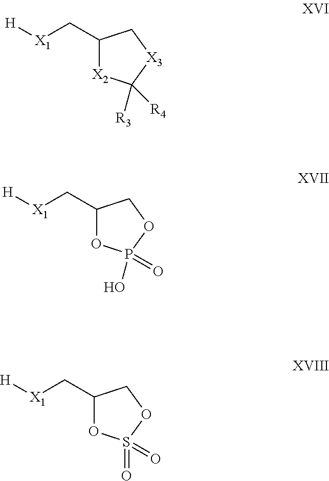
C1(C[X1][H])[X2]C([R3])([R4])[X3]C1.C1(C[X1][H])OP(O)(=O)OC1.C1(C[X1][H])OS(=O)(=O)OC1
